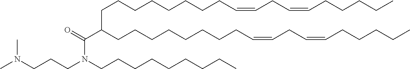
CN(C)CCCN(C(C(CCCCCCCCC=CCC=CCCCCC)CCCCCCCCC=CCC=CCCCCC)=O)CCCCCCCCC
